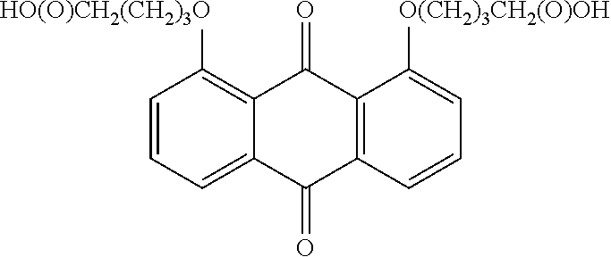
C1=C2C(=C([HO(O)CH2(CH2)3O])C=C1)C(=O)C1=C(C2=O)C=CC=C1[O(CH2)3CH2(O)OH]
